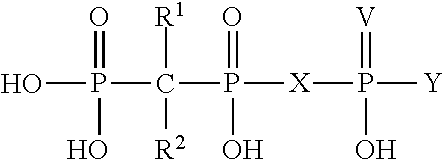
OP(O)(=O)C([R1])([R2])P(=O)(O)[X]P(O)(=[V])[Y]
